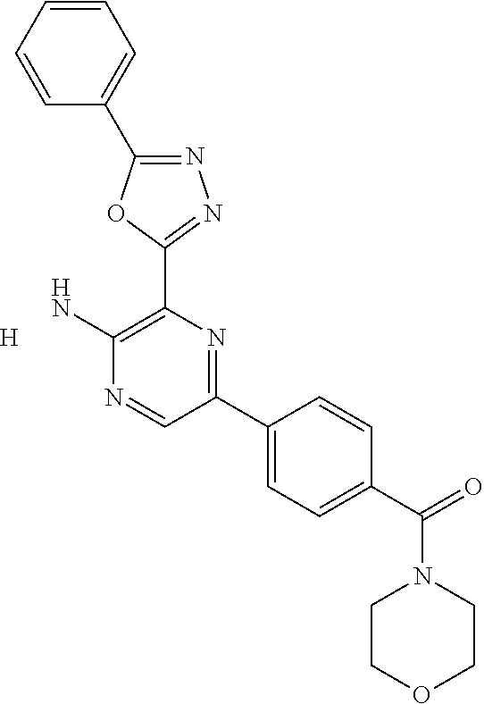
N1=C(C2=CC=CC=C2)OC(C2=C(N)N=CC(C3=CC=C(C(=O)N4CCOCC4)C=C3)=N2)=N1.[H]
